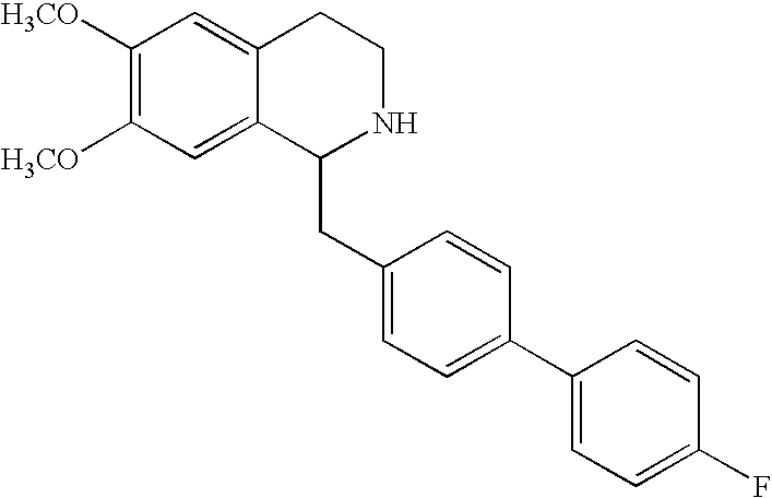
C1([H3CO])=C([H3CO])C=C2C(=C1)CCNC2CC1=CC=C(C2=CC=C(F)C=C2)C=C1
